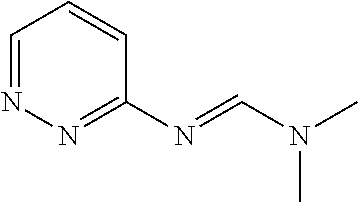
C1=NN=C(N=CN(C)C)C=C1
